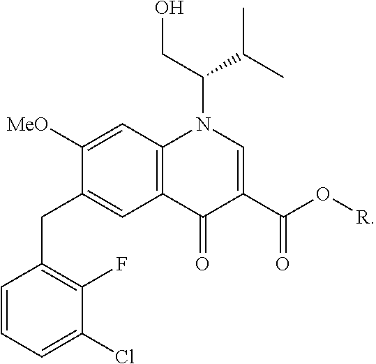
C1=C([MeO])C(CC2=C(F)C(Cl)=CC=C2)=CC2=C1N(C(CO)C(C)C)C=C(C(O[R])=O)C2=O
